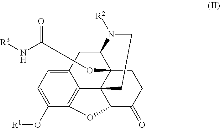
C12=CC=C(O[R1])C3=C1C14C(OC(N[R3])=O)(C(C2)N([R2])CC1)CCC(=O)C4O3
